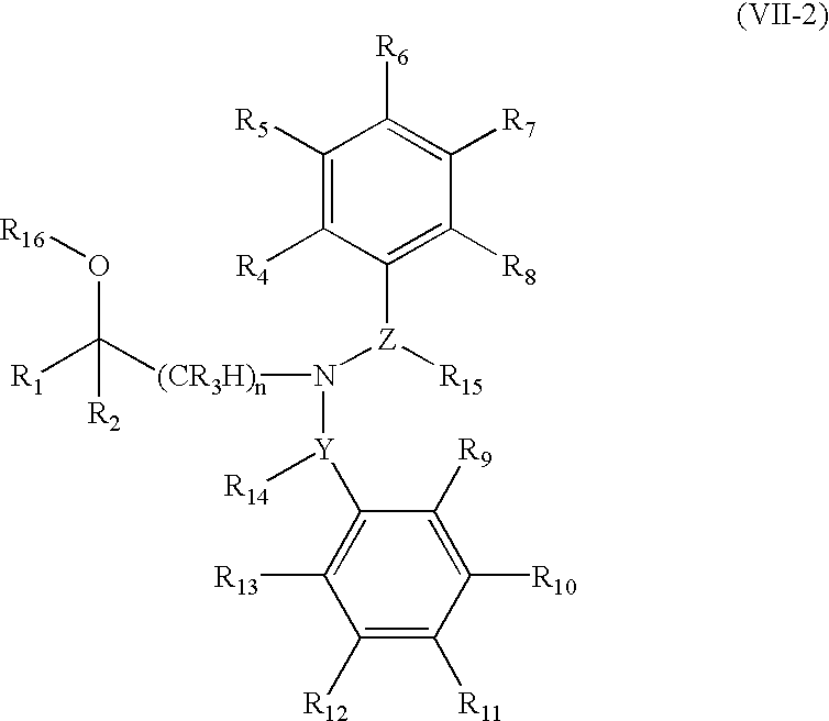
O(C([(CR3H)n]N([Y]([R14])C1=C([R13])C([R12])=C([R11])C([R10])=C1[R9])[Z](C1=C([R8])C([R7])=C([R6])C([R5])=C1[R4])[R15])([R1])[R2])[R16]
